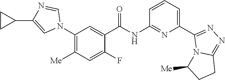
C1(N2C=NC(C3CC3)=C2)=C([Me])C=C(F)C(C(NC2=NC(C3=NN=C4N3C([Me])CC4)=CC=C2)=O)=C1
